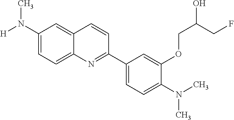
C1(N([H])C)=CC=C2C(=C1)C=CC(C1=CC=C(N(C)C)C(OCC(CF)O)=C1)=N2
